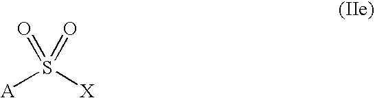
S(=O)(=O)([A])[X]
